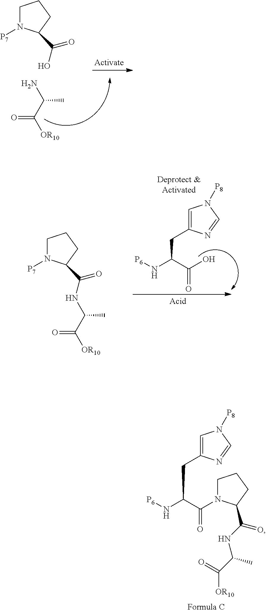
C1N([P7])C(C(O)=O)CC1.NC(C([OR10])=O)C.C1N([P7])C(C(=O)NC(C([OR10])=O)C)CC1.C1=C(CC(C(=O)O)N[P6])N=CN1[P8].C1=C(CC(C(=O)N2CCCC2C(=O)NC(C)C(=O)[OR10])N[P6])N=CN1[P8]
